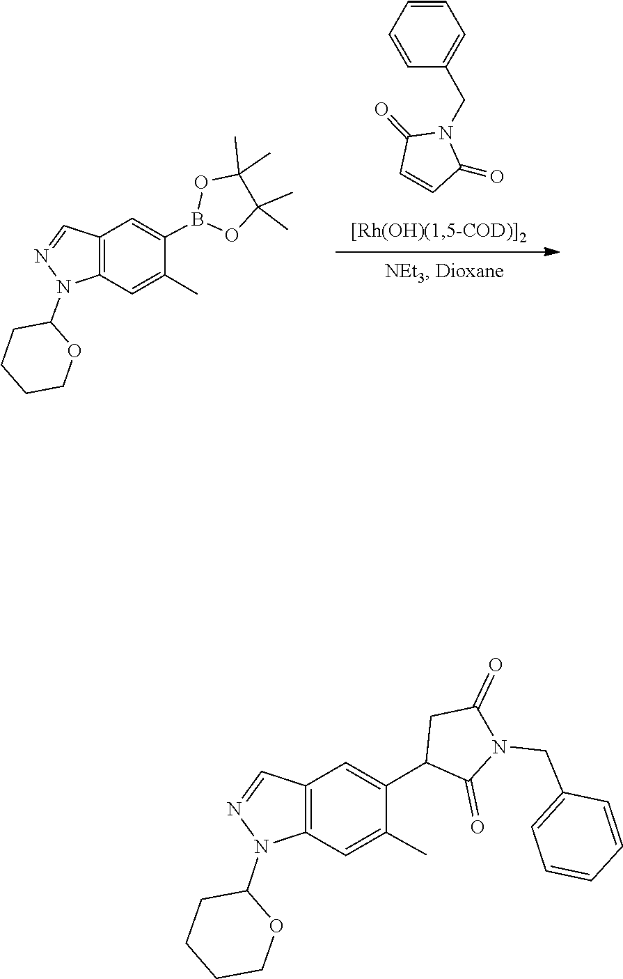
O=C1C=CC(=O)N1CC1=CC=CC=C1.O1B(C2=CC3=C(N(C4CCCCO4)N=C3)C=C2C)OC(C)(C)C1(C)C.C1CCCOC1N1N=CC2=C1C=C(C)C(C1CC(=O)N(CC3=CC=CC=C3)C1=O)=C2
